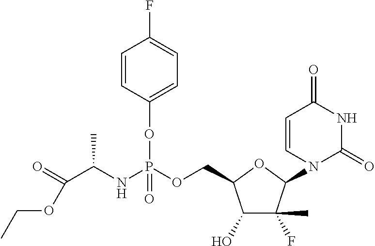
C1(O)C(F)(C)C(N2C=CC(=O)NC2=O)OC1COP(NC(C(OCC)=O)C)(OC1=CC=C(F)C=C1)=O
